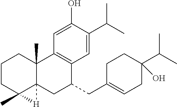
C1CC2(C)C3(C(C)(C1)C1=C(C(CC4=CCC(C(C)C)(O)CC4)C3)C=C(C(C)C)C(O)=C1)[H]2
